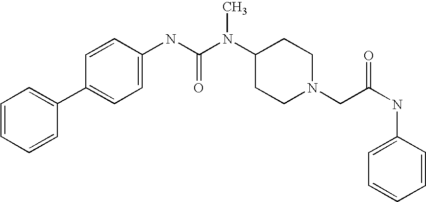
C1=CC=CC(C2=CC=C(NC(N(C3CCN(CC(NC4=CC=CC=C4)=O)CC3)C)=O)C=C2)=C1
